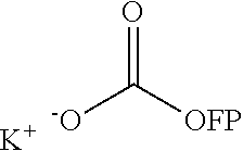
O=C([OFP])[-O].[K]
